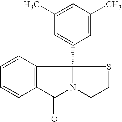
C1=CC2=C(C=C1)C(=O)N1C2(C2=CC(C)=CC(C)=C2)SCC1
